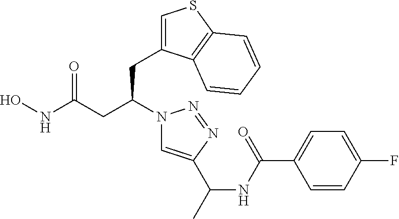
C1=C(CC(CC(NO)=O)N2C=C(C(NC(C3=CC=C(F)C=C3)=O)C)N=N2)C2=C(S1)C=CC=C2
